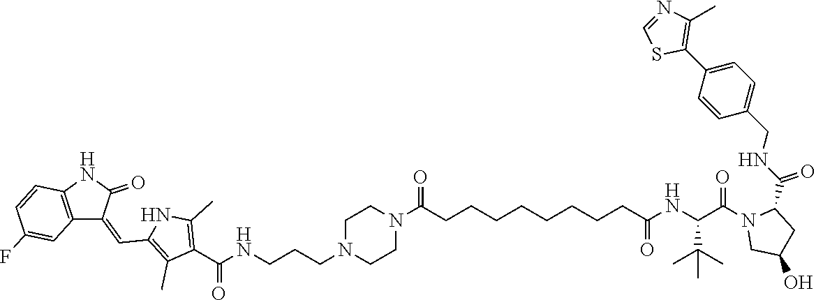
C1=NC(C)=C(C2=CC=C(CNC(=O)C3N(C(C(NC(=O)CCCCCCCCC(N4CCN(CCCNC(C5=C(C)NC(C=C6C7=C(C=CC(F)=C7)NC6=O)=C5C)=O)CC4)=O)C(C)(C)C)=O)CC(O)C3)C=C2)S1
